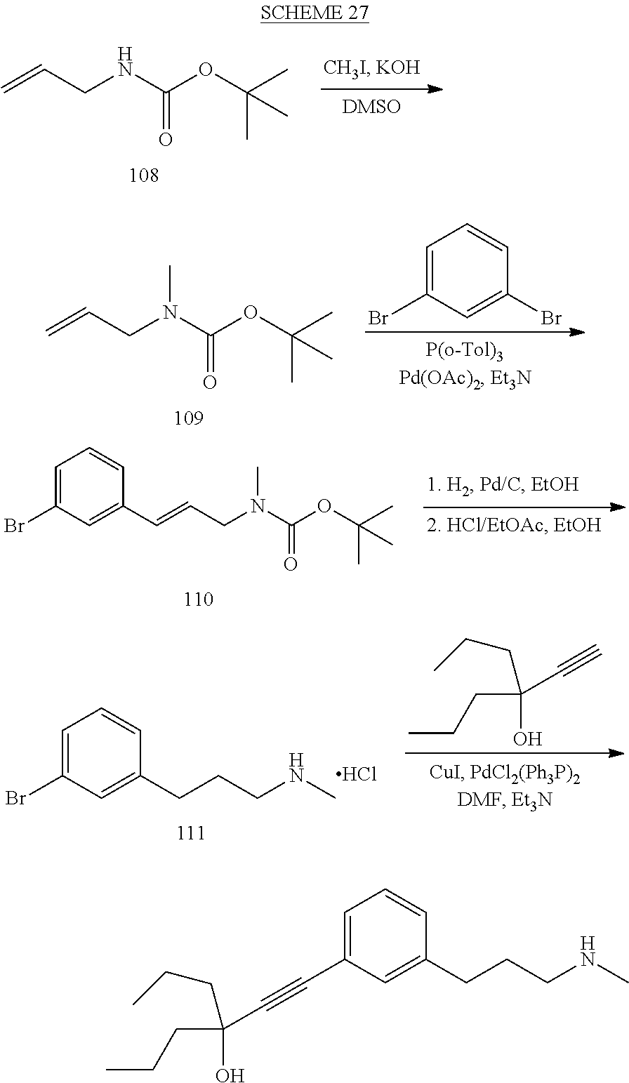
C=CCNC(OC(C)(C)C)=O.C1=C(Br)C=C(Br)C=C1.C=CCN(C(OC(C)(C)C)=O)C.C1=C(Br)C=C(C=CCN(C(OC(C)(C)C)=O)C)C=C1.C1=C(Br)C=C(CCCNC)C=C1.Cl.CCCC(O)(C#C)CCC.C1=C(C#CC(O)(CCC)CCC)C=C(CCCNC)C=C1
